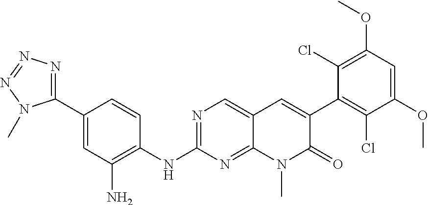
C1(NC2=NC=C3C(=N2)N(C)C(=O)C(C2=C(Cl)C(OC)=CC(OC)=C2Cl)=C3)=C(N)C=C(C2=NN=NN2C)C=C1
